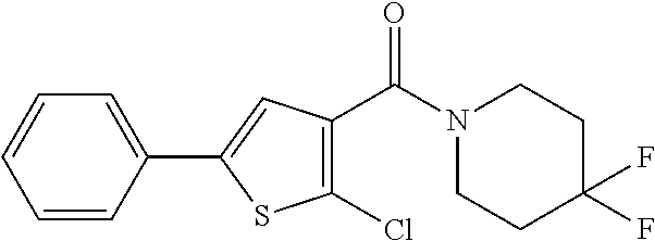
C1=CC(C2=CC(C(N3CCC(F)(F)CC3)=O)=C(Cl)S2)=CC=C1
